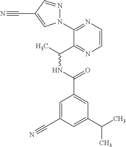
C1(N2N=CC(C#N)=C2)=NC=CN=C1C(C)NC(=O)C1=CC(C(C)C)=CC(C#N)=C1
